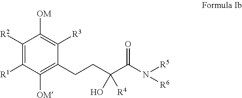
C1(CCC(C(N([R5])[R6])=O)(O)[R4])=C([OM])C([R1])=C([R2])C([OM])=C1[R3]
